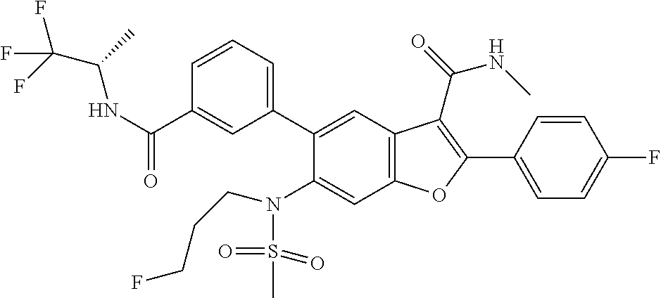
C1=CC=C(C2=CC3=C(C=C2N(S(C)(=O)=O)CCCF)OC(C2=CC=C(F)C=C2)=C3C(NC)=O)C=C1C(NC(C(F)(F)F)C)=O
